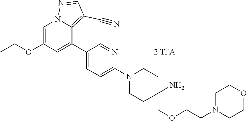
CCOC1=CN2C(=C(C#N)C=N2)C(C2=CC=C(N3CCC(N)(COCCN4CCOCC4)CC3)N=C2)=C1
